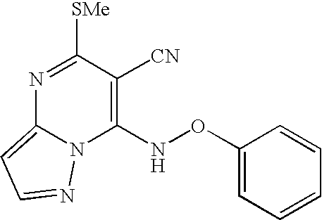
N1=C([SMe])C([CN])=C(NOC2=CC=CC=C2)N2C1=CC=N2
